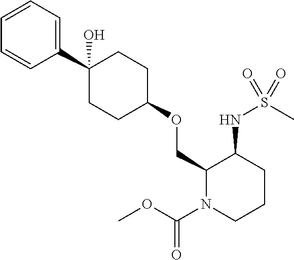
C1=CC=C(C2(O)CCC(OCC3N(C(OC)=O)CCCC3NS(C)(=O)=O)CC2)C=C1
